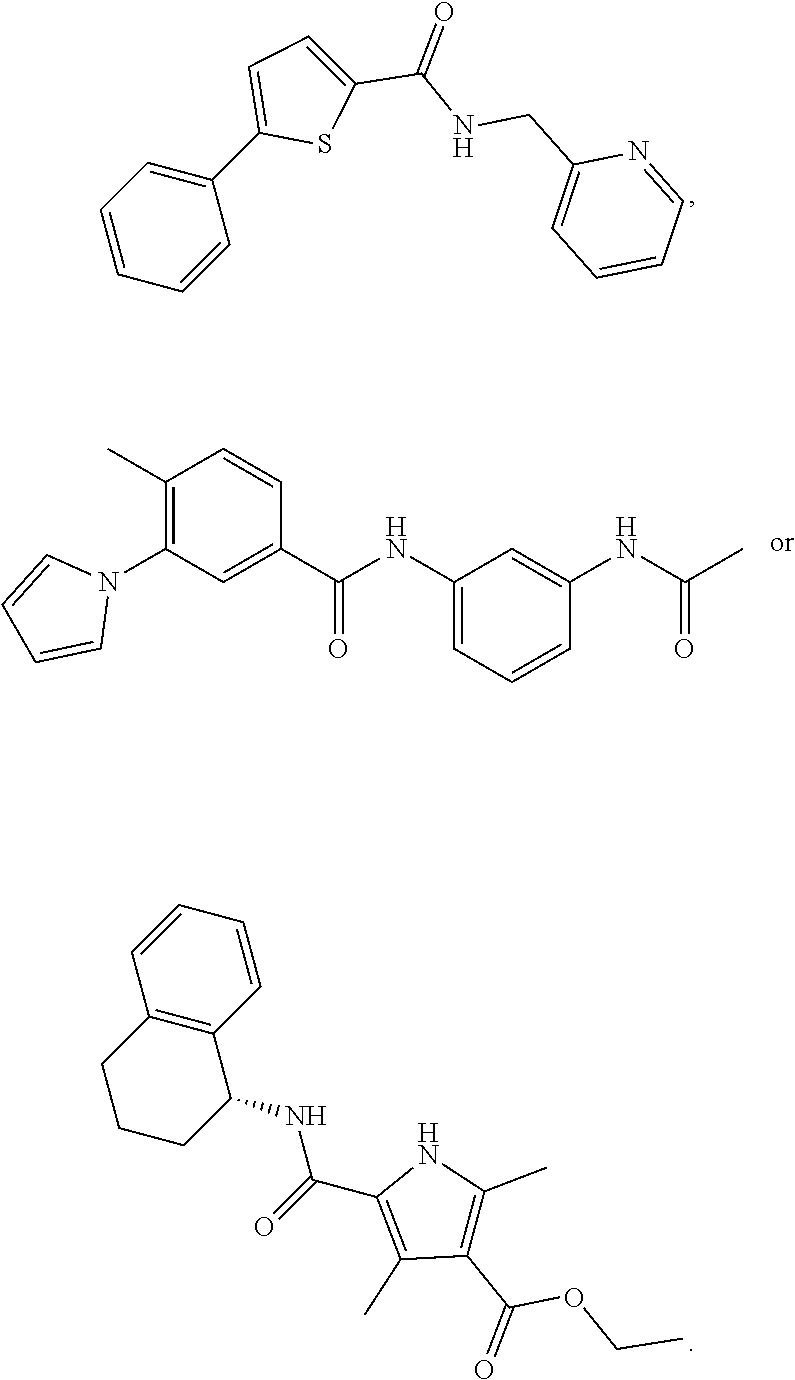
C1=CC=CC(C2=CC=C(C(NCC3=CC=CC=N3)=O)S2)=C1.C1(C)=C(N2C=CC=C2)C=C(C(NC2=CC=CC(NC(C)=O)=C2)=O)C=C1.C1=CC2=C(C=C1)C(NC(=O)C1=C(C)C(C(=O)OCC)=C(C)N1)CCC2
